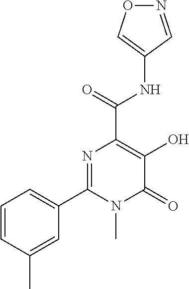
O1N=CC(NC(C2=C(O)C(=O)N(C)C(C3=CC=CC(C)=C3)=N2)=O)=C1
